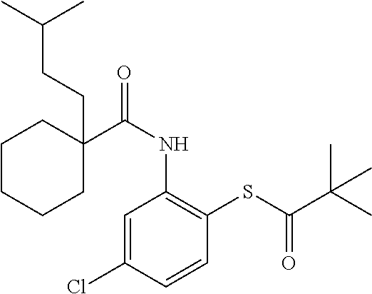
C1=C(Cl)C=CC(SC(C(C)(C)C)=O)=C1NC(=O)C1(CCC(C)C)CCCCC1
